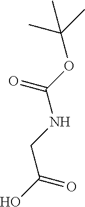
C(=O)(OC(C)(C)C)NCC(O)=O
